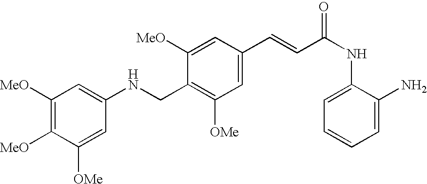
C1([MeO])=C([MeO])C([OMe])=CC(NCC2=C([OMe])C=C(C=CC(=O)NC3=CC=CC=C3N)C=C2[MeO])=C1
